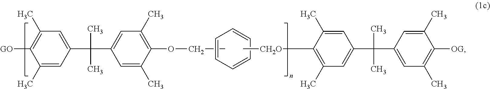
CCOC1=C(C)C=C(C(C2=CC(C)=C([GO])C(C)=C2)(C)C)C=C1C.C1=CC=CC=C1.C[CH2O]C1=C(C)C=C(C(C2=CC(C)=C([OG])C(C)=C2)(C)C)C=C1C
